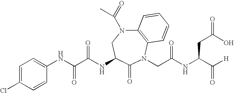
C12=C(N(CC(NC(C([H])=O)CC(=O)O)=O)C(=O)C(NC(C(NC3=CC=C(Cl)C=C3)=O)=O)CN1C(=O)C)C=CC=C2
